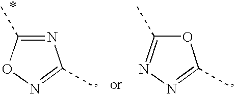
N1=C(C)ON=C1C.O1C(C)=NN=C1C
